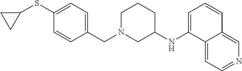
C1=CC(CN2CCCC(NC3=CC=CC4=CN=CC=C34)C2)=CC=C1SC1CC1
